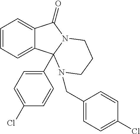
C12=CC=CC=C1C1(C3=CC=C(Cl)C=C3)N(C2=O)CCCN1CC1=CC=C(Cl)C=C1
